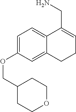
C1=C(OCC2CCOCC2)C=C2C(=C1)C(CN)=CCC2
